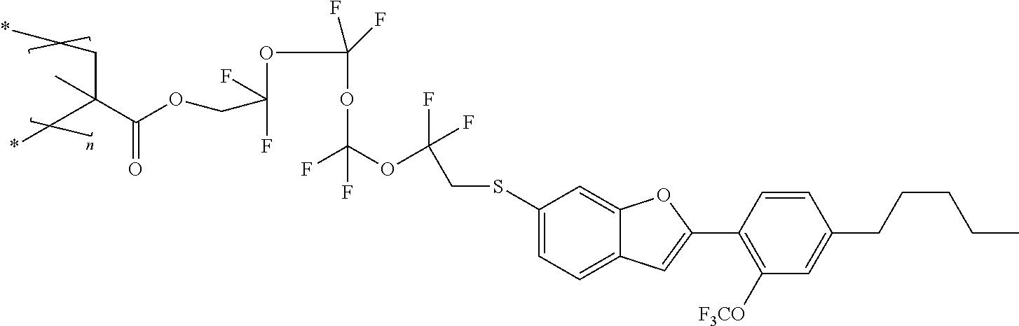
C1(SCC(F)(F)OC(OC(OC(COC(C(C*)(*)C)=O)(F)F)(F)F)(F)F)=CC=C2C(=C1)OC(C1=C([F3CO])C=C(CCCCC)C=C1)=C2
